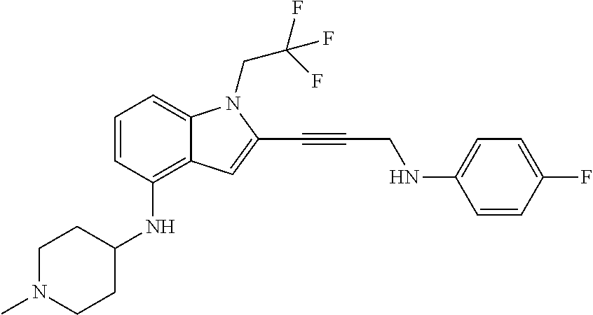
C1=CC(NC2CCN(C)CC2)=C2C(=C1)N(CC(F)(F)F)C(C#CCNC1=CC=C(F)C=C1)=C2
